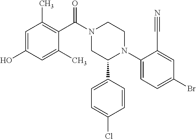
C1(C(N2CC(C3=CC=C(Cl)C=C3)N(C3=CC=C(Br)C=C3C#N)CC2)=O)=C(C)C=C(O)C=C1C
